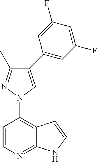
C12=C(N3C=C(C4=CC(F)=CC(F)=C4)C(C)=N3)C=CN=C1NC=C2
